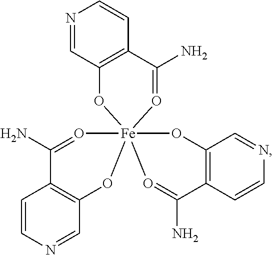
C12=C(C(N)=O[Fe]34(O1)(OC1=C(C=CN=C1)C(N)=O3)OC1=C(C=CN=C1)C(N)=O4)C=CN=C2
